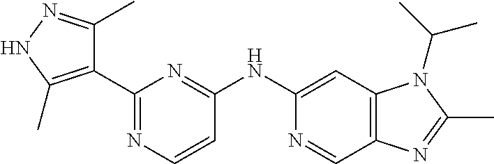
C1(C2=C(C)NN=C2C)=NC=CC(NC2=CC3=C(C=N2)N=C(C)N3C(C)C)=N1
